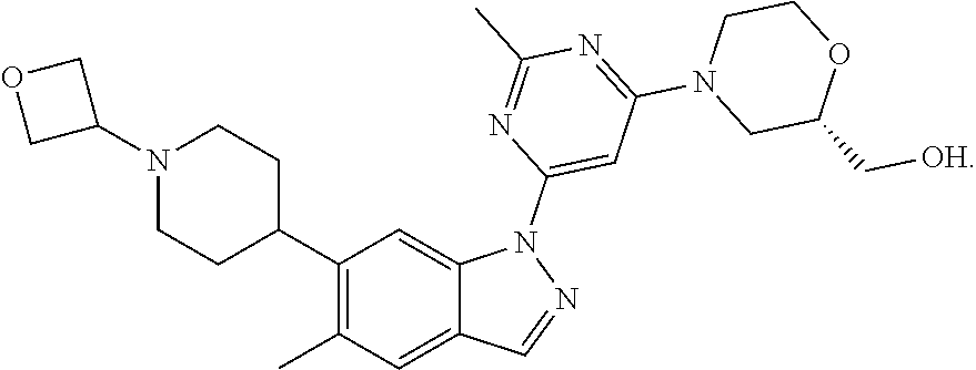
C1(C2CCN(C3COC3)CC2)=C(C)C=C2C(=C1)N(C1=CC(N3CC(C[OH])OCC3)=NC(C)=N1)N=C2
